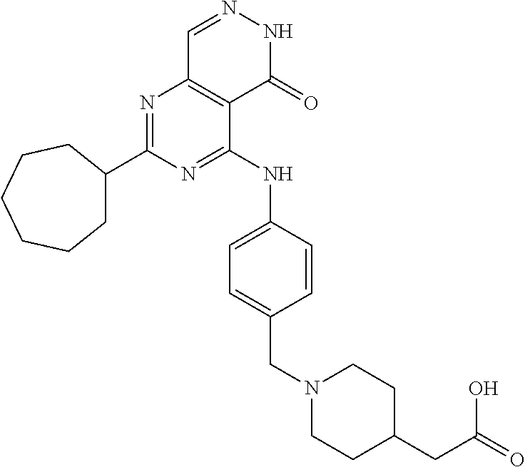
N1=C(C2CCCCCC2)N=C(NC2=CC=C(CN3CCC(CC(=O)O)CC3)C=C2)C2=C1C=NNC2=O
